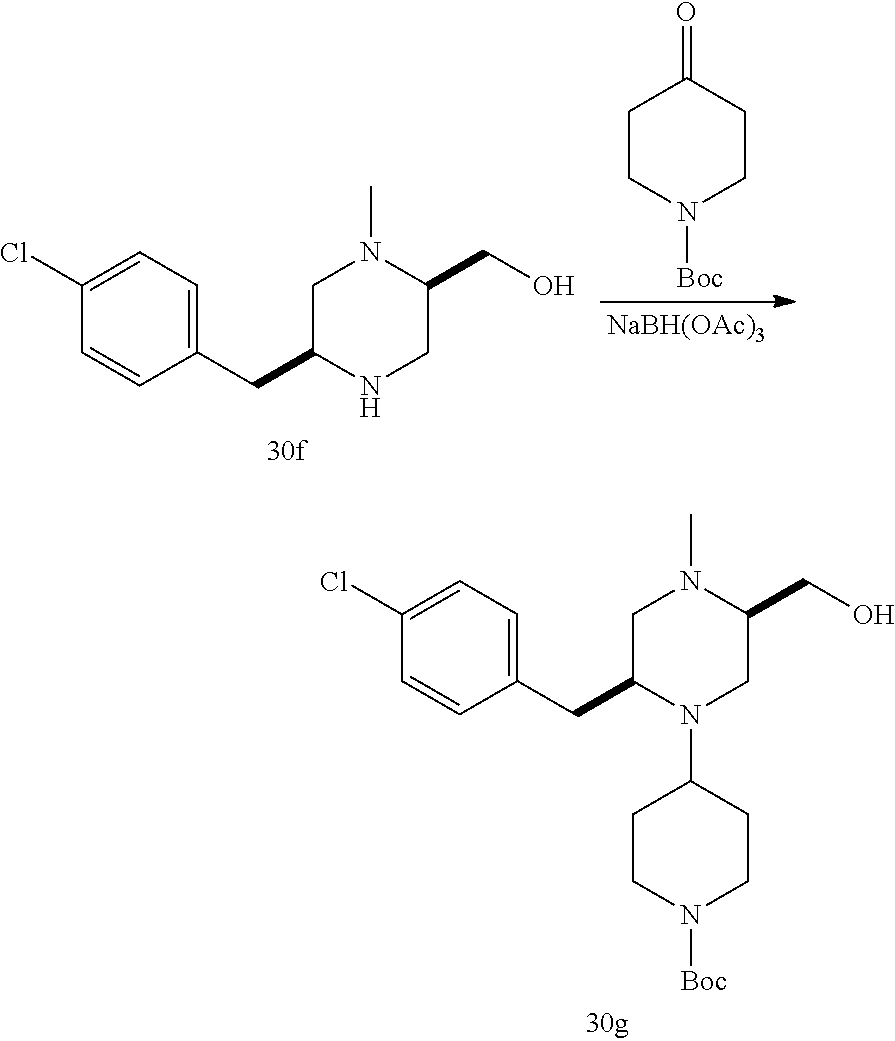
C1CC(=O)CCN1[Boc].[NaBH(OAc)3].C1(CC2CN(C)C(CO)CN2)=CC=C(Cl)C=C1.C1(CC2CN(C)C(CO)CN2C2CCN([Boc])CC2)=CC=C(Cl)C=C1
